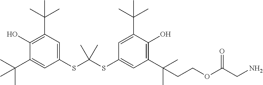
C1(C(C)(C)C)=CC(SC(SC2=CC(C(C)(C)CCOC(CN)=O)=C(O)C(C(C)(C)C)=C2)(C)C)=CC(C(C)(C)C)=C1O
